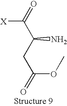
[X]C(=O)C(CC(=O)OC)N
